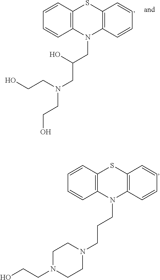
N1(CCCN2CCN(CCO)CC2)C2=C(C=CC=C2)SC2=C1C=CC=C2.N1(CC(CN(CCO)CCO)O)C2=C(C=CC=C2)SC2=C1C=CC=C2
